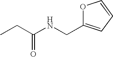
CCC(=O)NCC1=CC=CO1
